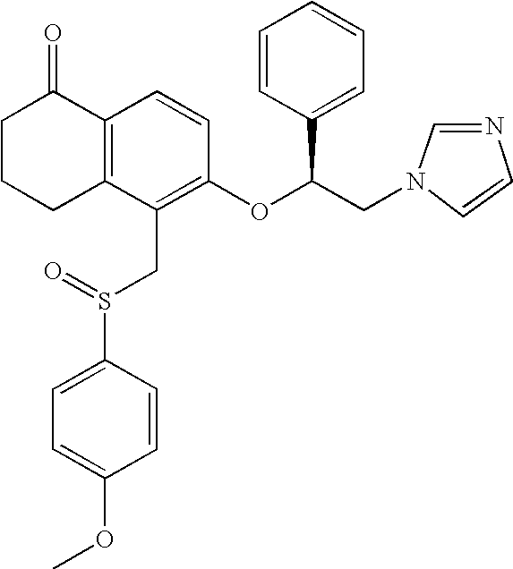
C1C2=C(C(=O)CC1)C=CC(OC(CN1C=CN=C1)C1=CC=CC=C1)=C2CS(C1=CC=C(OC)C=C1)=O
